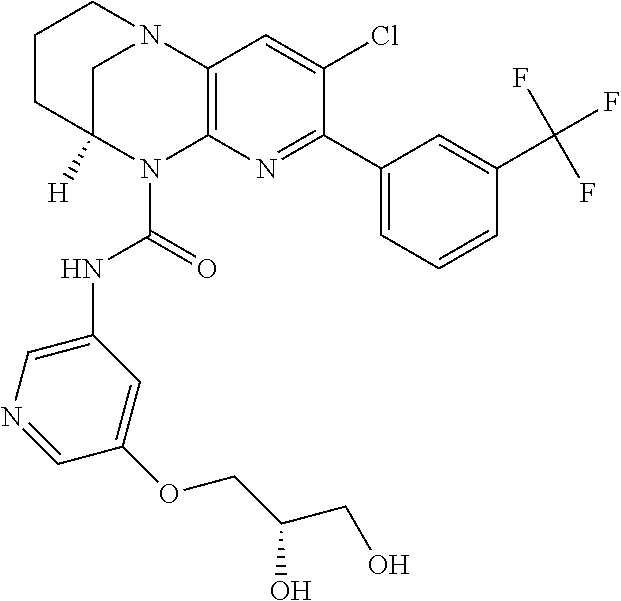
C1C2([H])N(C(=O)NC3=CN=CC(OCC(CO)O)=C3)C3=C(N1CCC2)C=C(Cl)C(C1=CC=CC(C(F)(F)F)=C1)=N3
